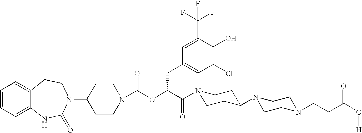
C1(N2C(=O)NC3=CC=CC=C3CC2)CCN(C(OC(C(=O)N2CCC(N3CCN(CCC(O[H])=O)CC3)CC2)CC2=CC(Cl)=C(O)C(C(F)(F)F)=C2)=O)CC1
